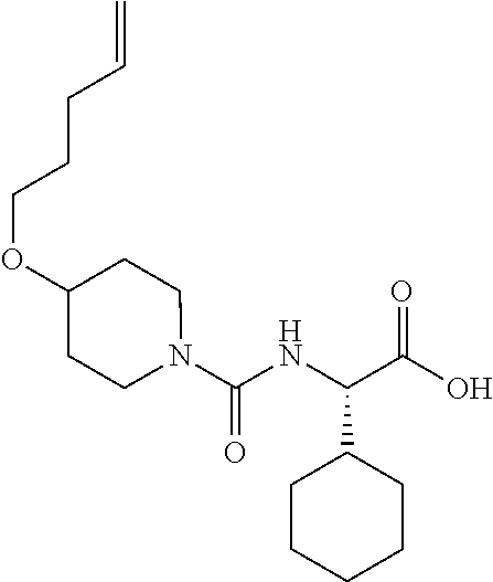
C(NC(C(O)=O)C1CCCCC1)(=O)N1CCC(OCCCC=C)CC1
